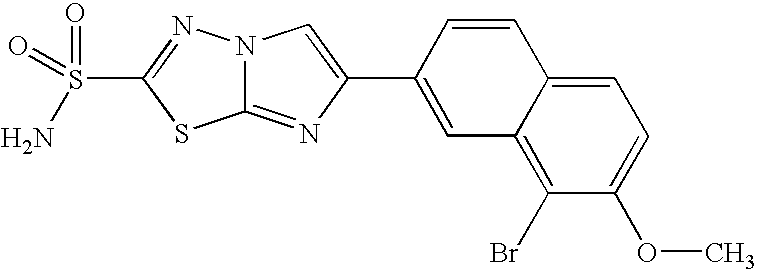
C12=NC(C3=CC4=C(Br)C(OC)=CC=C4C=C3)=CN1N=C(S(=O)(N)=O)S2
